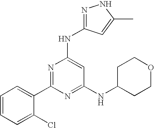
C1=CC=C(Cl)C(C2=NC(NC3=NNC(C)=C3)=CC(NC3CCOCC3)=N2)=C1
